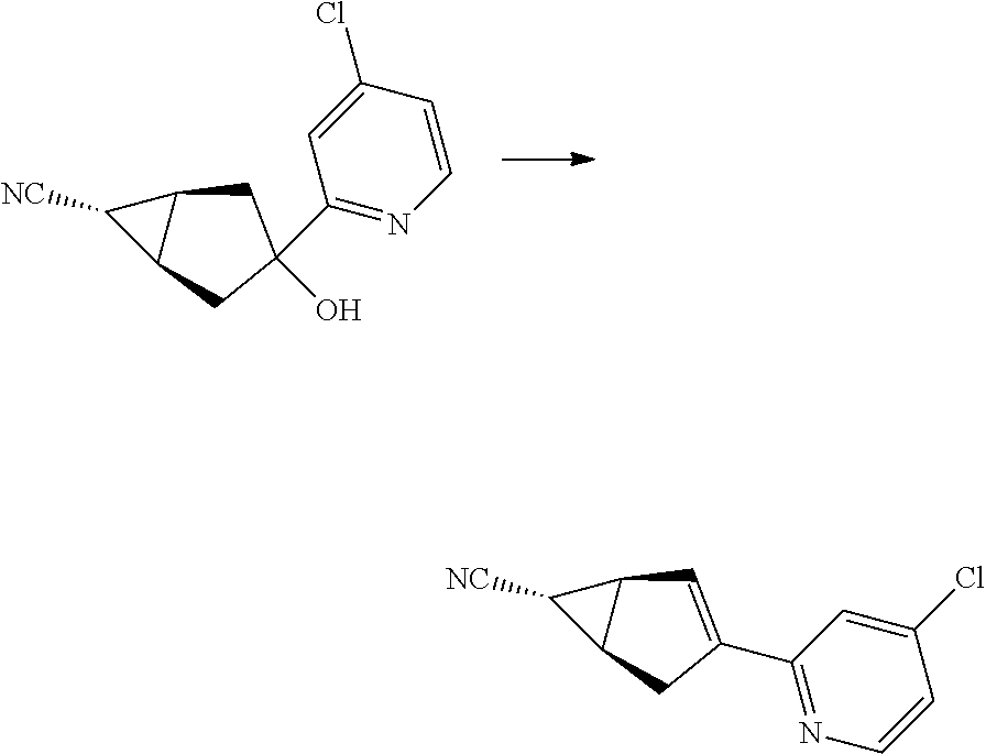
C1([NC])C2C1CC(O)(C1=NC=CC(Cl)=C1)C2.C1([NC])C2C1C=C(C1=NC=CC(Cl)=C1)C2
